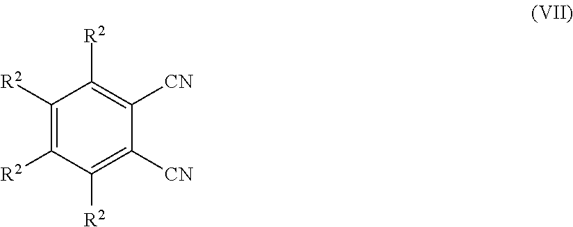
C1([R2])=C([R2])C([R2])=C([CN])C([CN])=C1[R2]
